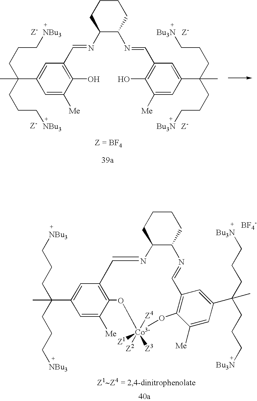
CC(CCC[NBu3])(CCC[NBu3])C1=CC(C=NC2C(N=CC3=C(O)C([Me])=CC(C(C)(CCC[Bu3N])CCC[Bu3N])=C3)CCCC2)=C(O)C([Me])=C1.C1=C([Me])C2=C(C=C1C(C)(CCC[NBu3])CCC[NBu3])C=NC1C(N=CC3=C(O[Co]([Z4])([Z3])([Z1])([Z2])O2)C([Me])=CC(C(C)(CCC[Bu3N])CCC[Bu3N])=C3)CCCC1.[BF4-]
